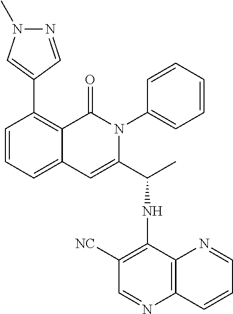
C1=CC=C2C(=C1C1=CN(C)N=C1)C(=O)N(C1=CC=CC=C1)C(C(C)NC1=C([NC])C=NC3=C1N=CC=C3)=C2
